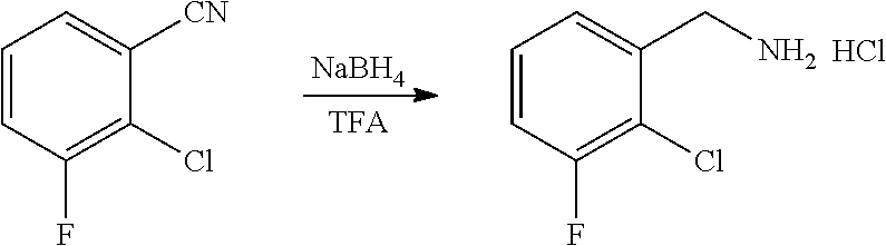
[NaBH4].C1=CC(F)=C(Cl)C(CN)=C1.Cl.C1=CC(F)=C(Cl)C([CN])=C1
